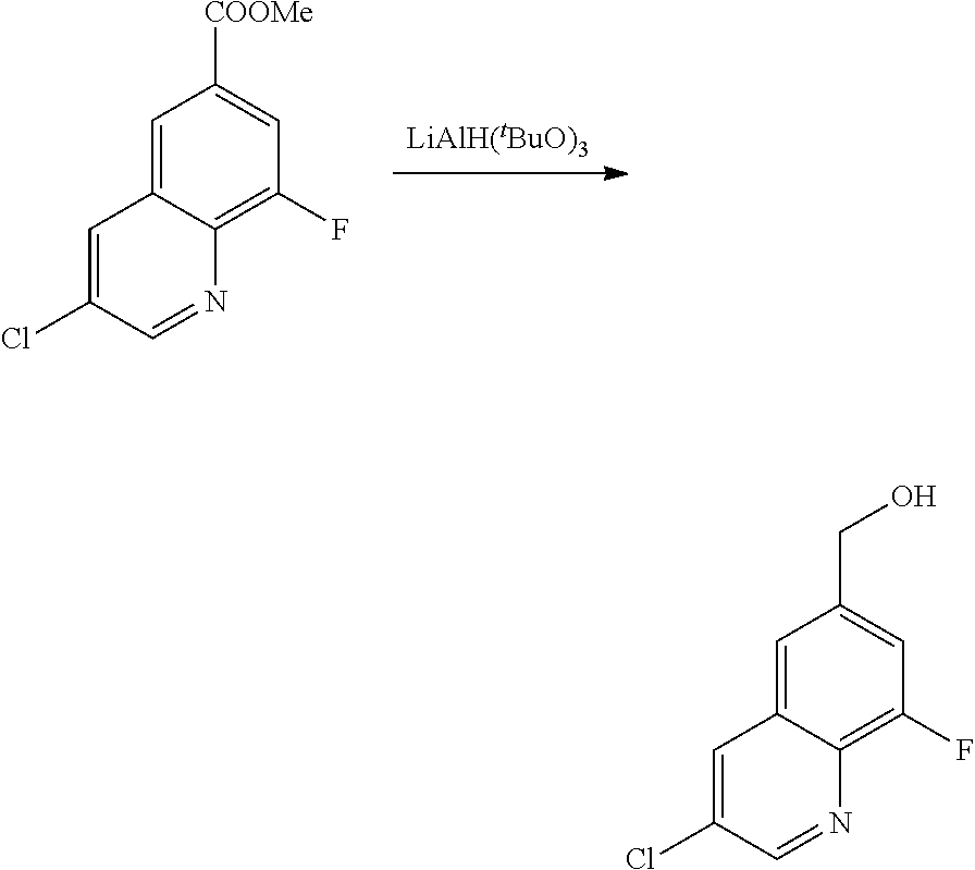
C1=C2C(=C(F)C=C1CO)N=CC(Cl)=C2.C1=C2C(=C(F)C=C1[COOMe])N=CC(Cl)=C2
